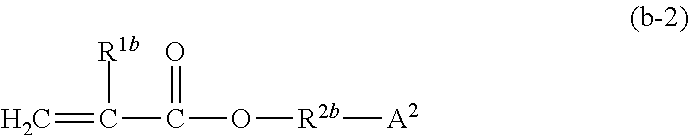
C=C([R1b])C(=O)O[R2b][A2]
